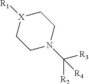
C1[X]([R1])CCN(C([R2])([R3])[R4])C1
